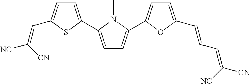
C1=C(C2=CC=C(C=CC=C([CN])[NC])O2)N(C)C(C2=CC=C(C=C([NC])[CN])S2)=C1
